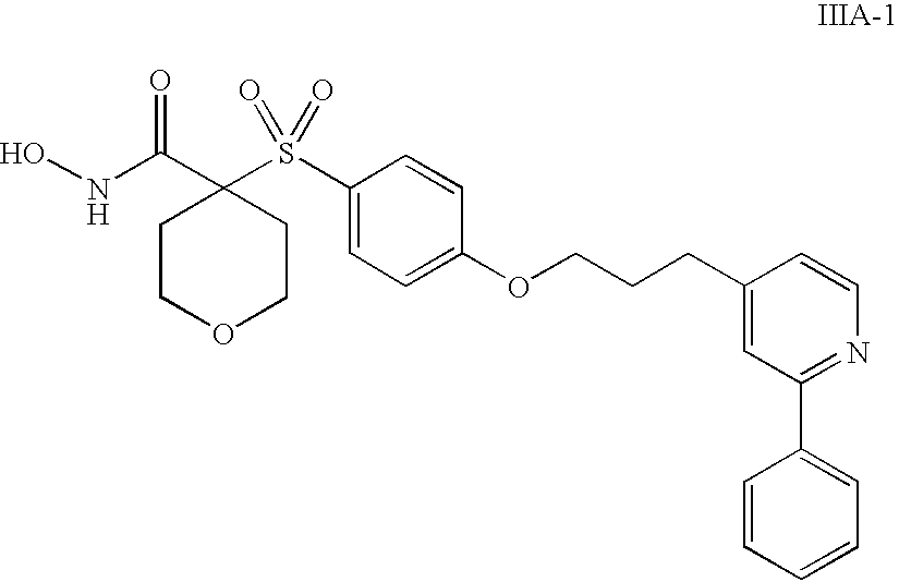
C1(S(C2(C(NO)=O)CCOCC2)(=O)=O)=CC=C(OCCCC2=CC(C3=CC=CC=C3)=NC=C2)C=C1
